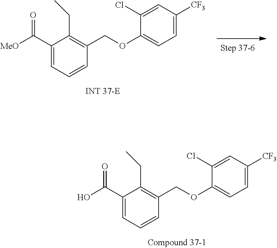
C1(C(O)=O)=CC=CC(COC2=CC=C([CF3])C=C2Cl)=C1CC.C1(C([MeO])=O)=CC=CC(COC2=CC=C([CF3])C=C2Cl)=C1CC
